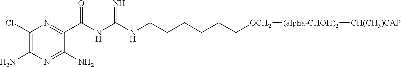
C1(Cl)=C(N)N=C(N)C(C(NC(NCCCCCC[OCH2][(alpha-CHOH)2][CH(CH3)CAP])=N)=O)=N1
